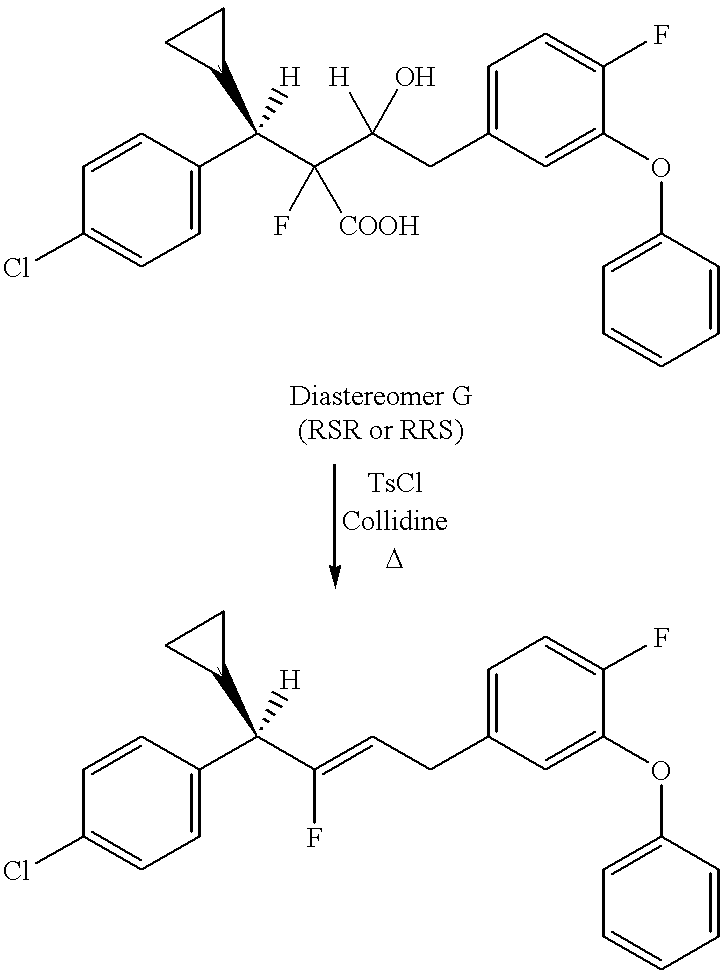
C1=C(C(C(C(CC2=CC=C(F)C(OC3=CC=CC=C3)=C2)([H])O)(F)[COOH])(C2CC2)[H])C=CC(Cl)=C1.C1=C(C(C(=CCC2=CC=C(F)C(OC3=CC=CC=C3)=C2)F)(C2CC2)[H])C=CC(Cl)=C1
